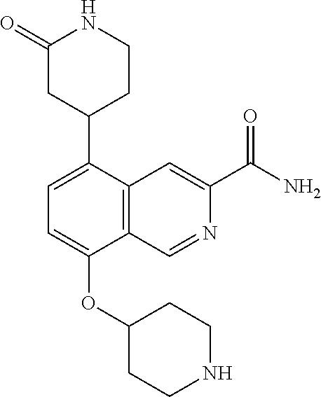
C1=C(C2CC(=O)NCC2)C2=C(C(OC3CCNCC3)=C1)C=NC(C(N)=O)=C2
